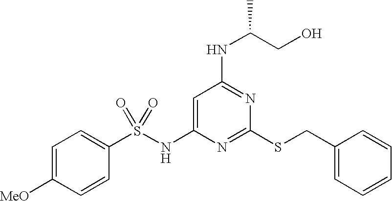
C1=C(NS(C2=CC=C([MeO])C=C2)(=O)=O)N=C(SCC2=CC=CC=C2)N=C1NC(CO)C
